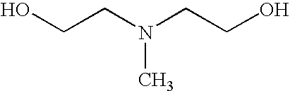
C(O)CN(CCO)C
